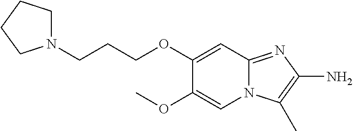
C1(OC)=CN2C(=NC(N)=C2C)C=C1OCCCN1CCCC1
